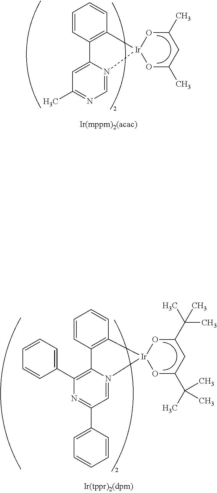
C12=C(C=CC=C1)[Ir]1(N3=CN=C(C)C=C23)OC(C)CC(C)O1.C12=C(C=CC=C1)[Ir]1(N3=CC(C4=CC=CC=C4)=NC(C4=CC=CC=C4)=C23)OC(C(C)(C)C)CC(C(C)(C)C)O1
